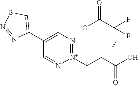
C1(C2=CSN=N2)=CN=[N+](CCC(=O)O)N=C1.[-O]C(C(F)(F)F)=O
